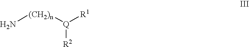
N[(CH2)n][Q]([R1])[R2]
